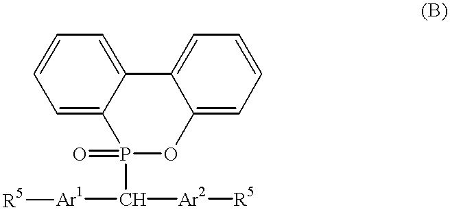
C1=C2C(=CC=C1)C1=CC=CC=C1OP2(=O)C([Ar2][R5])[Ar1][R5]
